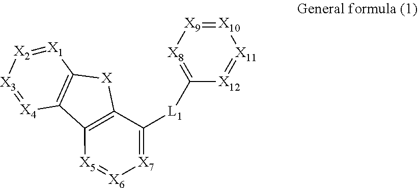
C12=C([X]C3=C1[X4]=[X3][X2]=[X1]3)C([L1]C1=[X8][X9]=[X10][X11]=[X12]1)=[X7][X6]=[X5]2
